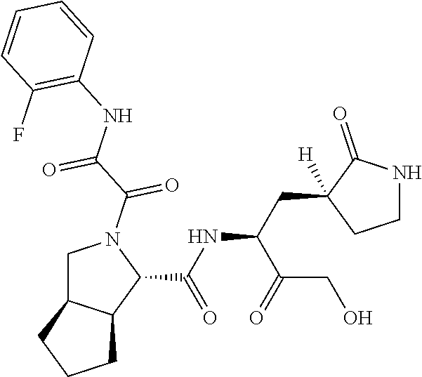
C1C2C(C(C(=O)NC(C(CO)=O)CC3([H])CCNC3=O)N1C(C(NC1=C(F)C=CC=C1)=O)=O)CCC2
